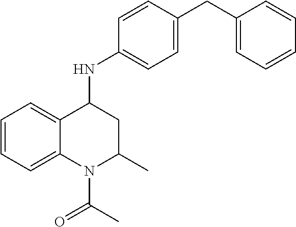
C1=CC=C2C(=C1)C(NC1=CC=C(CC3=CC=CC=C3)C=C1)CC(C)N2C(=O)C
